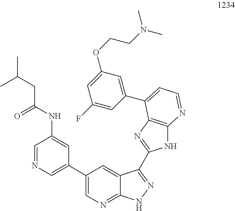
C1=NC=C(C2=CN=C3C(=C2)C(C2=NC4=C(N2)N=CC=C4C2=CC(OCCN(C)C)=CC(F)=C2)=NN3)C=C1NC(CC(C)C)=O
